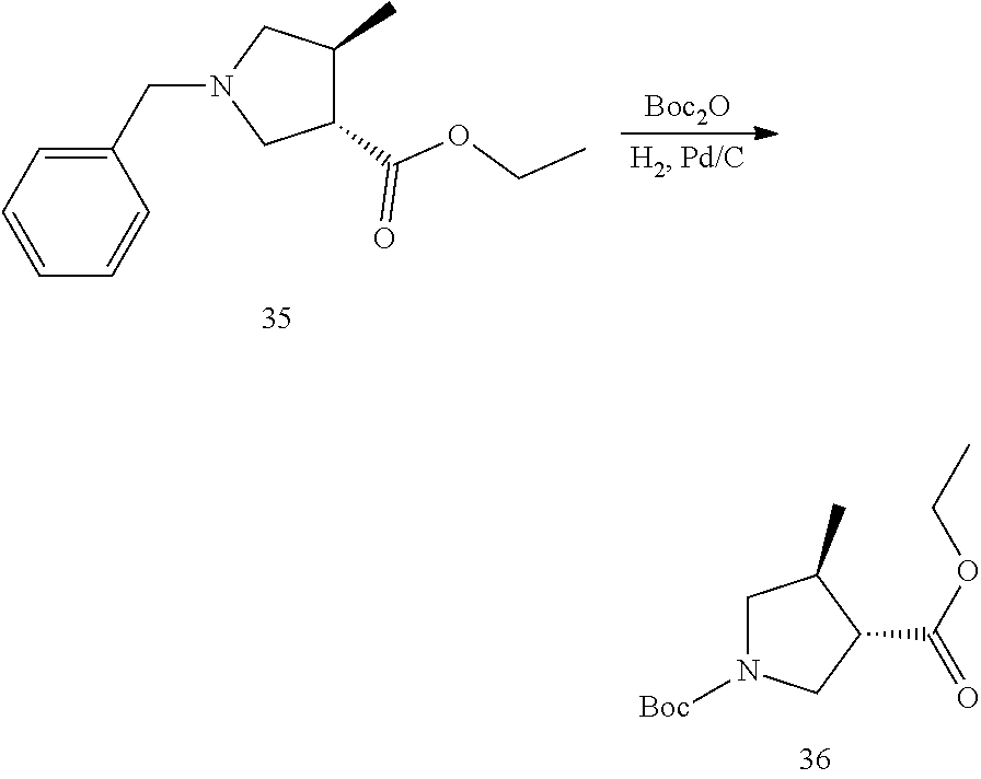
C1(CN2CC(C(=O)OCC)C(C)C2)=CC=CC=C1.[Boc2O].[Boc]N1CC(C(=O)OCC)C(C)C1
